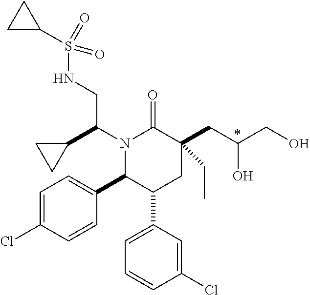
N1(C(C2CC2)CNS(=O)(=O)C2CC2)C(C2=CC=C(Cl)C=C2)C(C2=CC=CC(Cl)=C2)CC(CC(CO)O)(CC)C1=O
